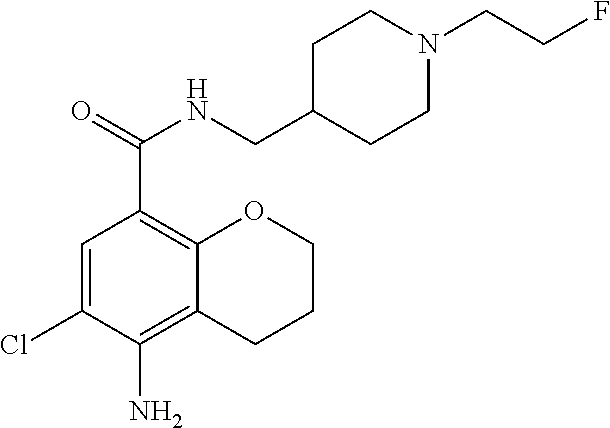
C1=C(Cl)C(N)=C2C(=C1C(=O)NCC1CCN(CCF)CC1)OCCC2
